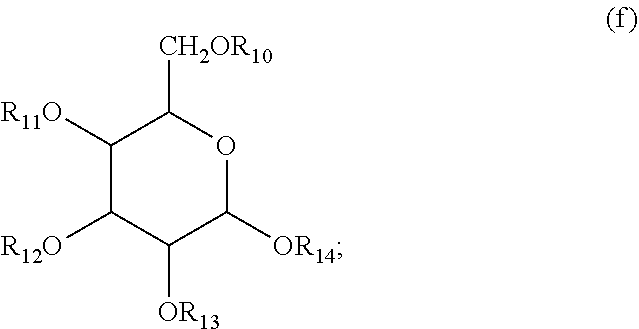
C1([R11O])C([R12O])C([OR13])C([OR14])OC1[CH2OR10]
